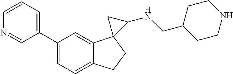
C1=C(C2=CC=CN=C2)C=C2C(=C1)CCC21C(NCC2CCNCC2)C1
